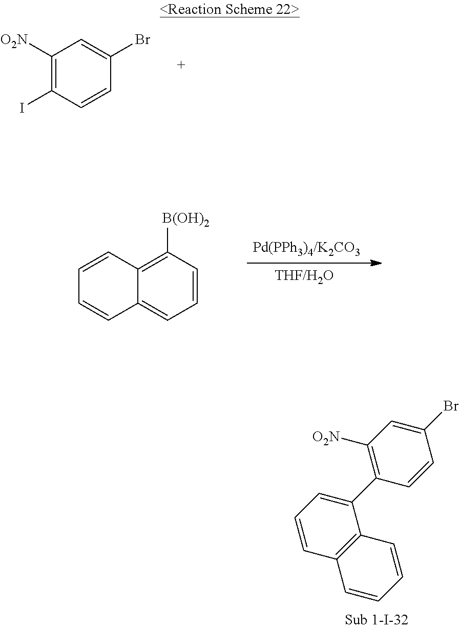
C1([O2N])=C(I)C=CC(Br)=C1.C1([B(OH)2])=C2C(=CC=C1)C=CC=C2.C1([O2N])=C(C2=CC=CC3=C2C=CC=C3)C=CC(Br)=C1
